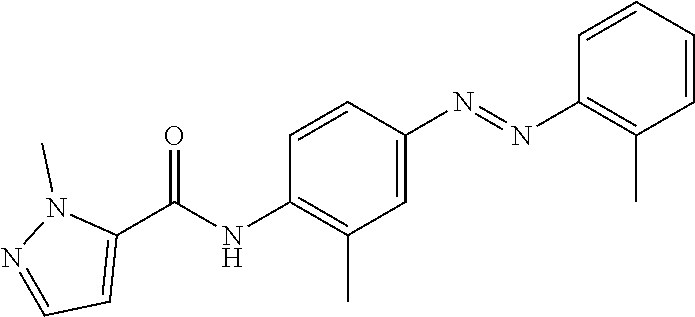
C1=CC=CC(N=NC2=CC(C)=C(NC(C3=CC=NN3C)=O)C=C2)=C1C
